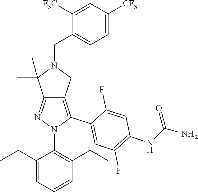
C1(CC)=CC=CC(CC)=C1N1C(C2=CC(F)=C(NC(=O)N)C=C2F)=C2C(=N1)C(C)(C)N(CC1=CC=C([CF3])C=C1[F3C])C2
